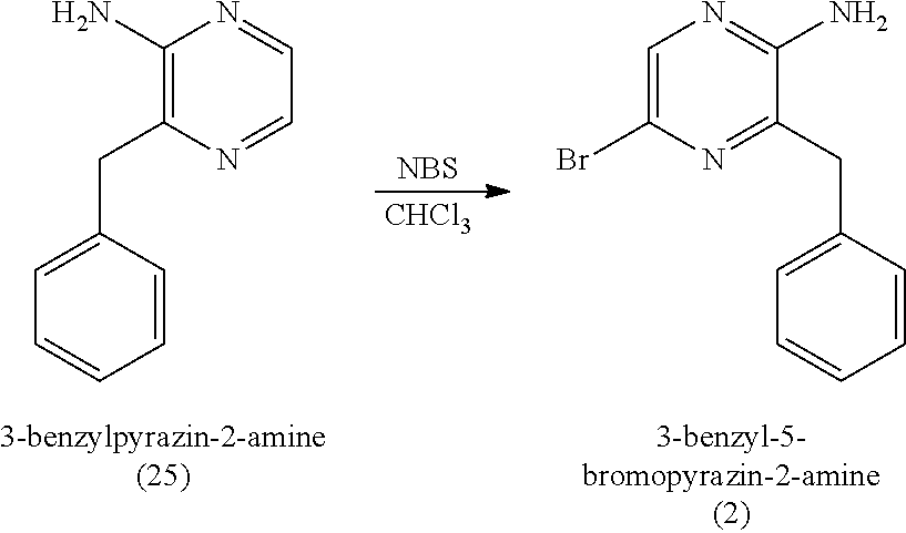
C1=NC(N)=C(CC2=CC=CC=C2)N=C1.C1=C(Br)N=C(CC2=CC=CC=C2)C(N)=N1.[NBS].[CHCl3]
